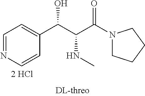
C1=NC=CC(C(C(C(N2CCCC2)=O)NC)O)=C1
